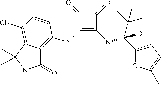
C1(NC2=C3C(=O)NC(C)(C)C3=C(Cl)C=C2)=C(NC(C(C)(C)C)(C2=CC=C(C)O2)[D])C(=O)C1=O
